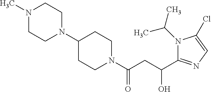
C1(N2CCN(C)CC2)CCN(C(CC(C2=NC=C(Cl)N2C(C)C)O)=O)CC1
